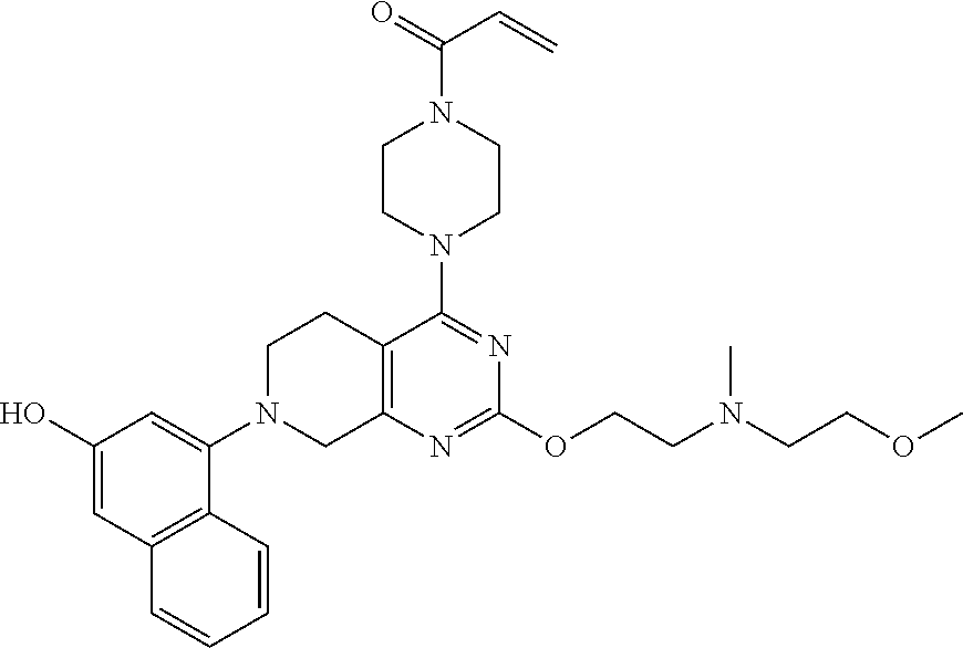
C1=C(O)C=C(N2CC3=C(CC2)C(N2CCN(C(=O)C=C)CC2)=NC(OCCN(CCOC)C)=N3)C2=C1C=CC=C2
